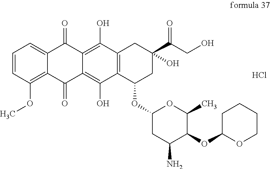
C12=C(OC)C=CC=C1C(=O)C1=C(O)C3=C(C(O)=C1C2=O)C(OC1CC(N)C(OC2CCCCO2)C(C)O1)CC(C(CO)=O)(O)C3.Cl
